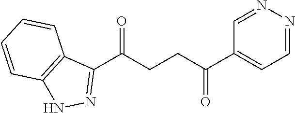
C1(C(CCC(C2=CC=NN=C2)=O)=O)=NNC2=C1C=CC=C2
